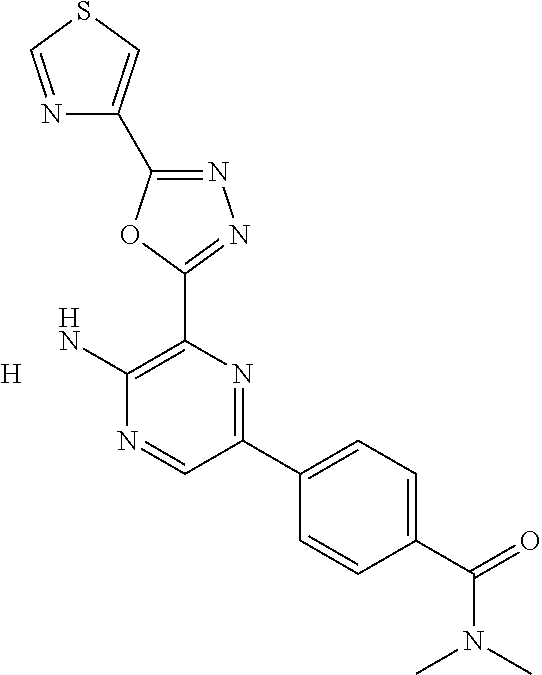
N1=C(C2=CSC=N2)OC(C2=C(N)N=CC(C3=CC=C(C(=O)N(C)C)C=C3)=N2)=N1.[H]
